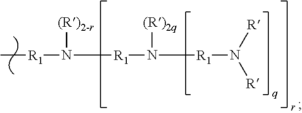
C[R1]N([R1]N([R1]N([R])[R])[(R)2q])[(R)2-r]
